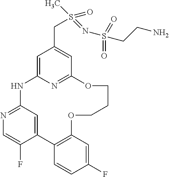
C1=C2N=C(C=C1CS(C)(=NS(CCN)(=O)=O)=O)OCCCOC1=C(C3=CC(=NC=C3F)N2)C=CC(F)=C1
